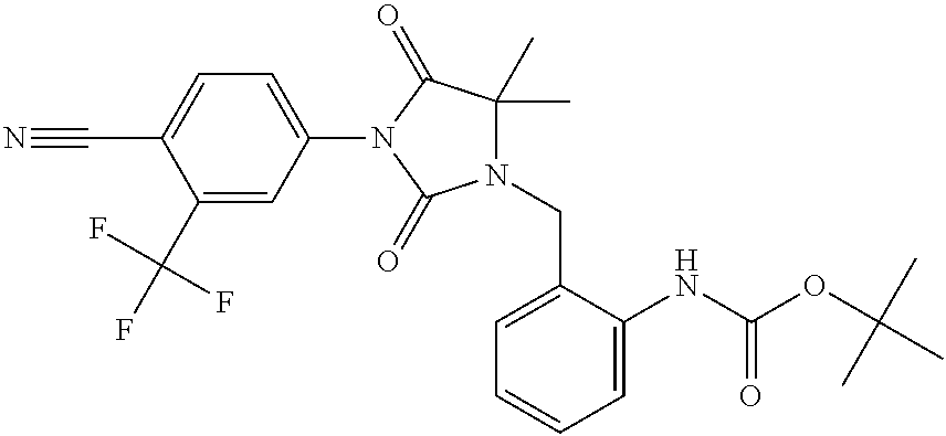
C1(N2C(=O)N(CC3=CC=CC=C3NC(OC(C)(C)C)=O)C(C)(C)C2=O)=CC=C(C#N)C(C(F)(F)F)=C1
